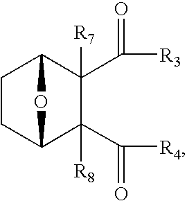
C1CC2C(C([R4])=O)([R8])C(C([R3])=O)([R7])C1O2
